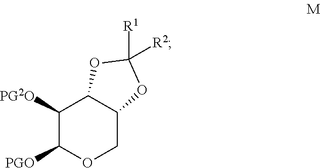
C1([PG2O])C([PGO])OCC2C1OC([R1])([R2])O2
